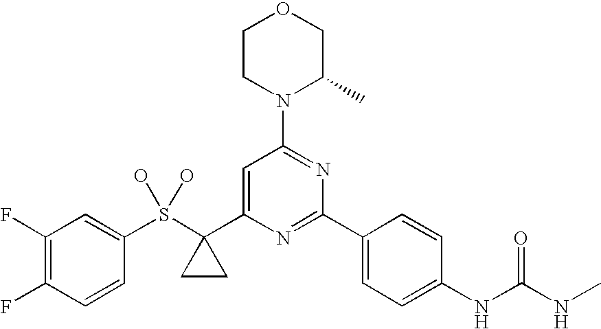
C1(F)=C(F)C=CC(S(C2(C3=CC(N4C(C)COCC4)=NC(C4=CC=C(NC(NC)=O)C=C4)=N3)CC2)(O)O)=C1
